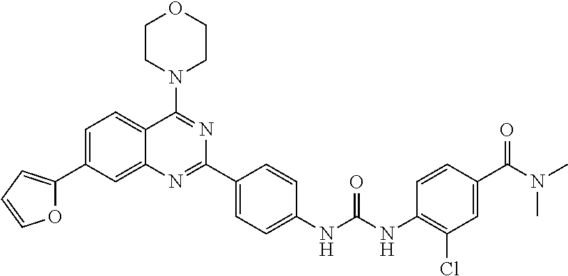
C1=C(C2=CC=CO2)C=C2C(=C1)C(N1CCOCC1)=NC(C1=CC=C(NC(NC3=C(Cl)C=C(C(N(C)C)=O)C=C3)=O)C=C1)=N2
